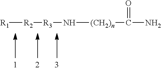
[R1][R2][R3]N[(CH2)n]C(N)=O
